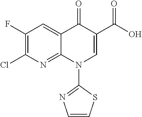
C1(F)=C(Cl)N=C2C(=C1)C(=O)C(C(=O)O)=CN2C1=NC=CS1
